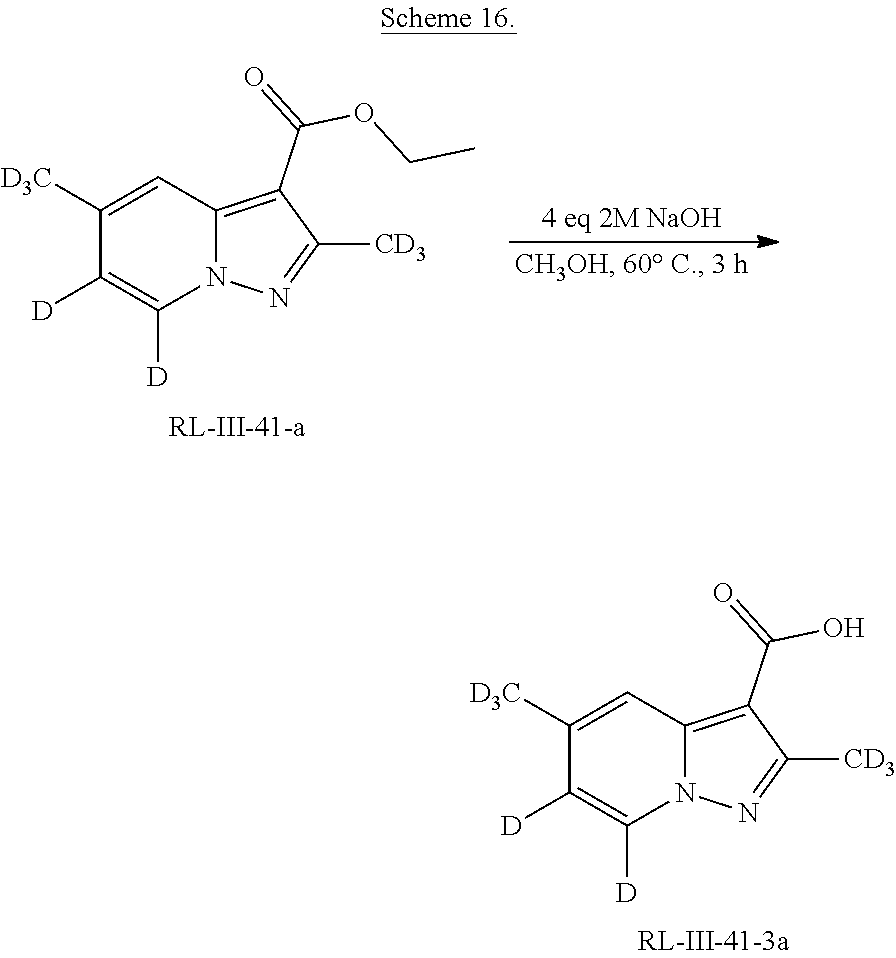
C1([D])=C([D])N2C(=C(C(O)=O)C([CD3])=N2)C=C1[D3C].C1([D])=C([D])N2C(=C(C(OCC)=O)C([CD3])=N2)C=C1[D3C]
